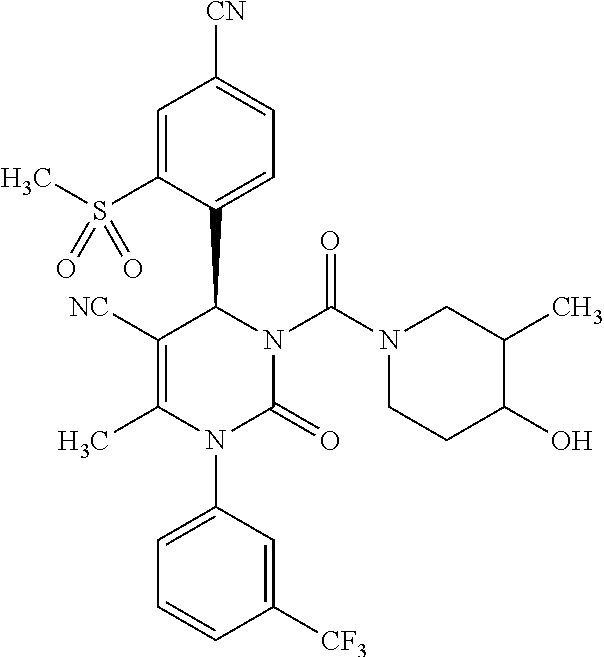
C1([NC])=C(C)N(C2=CC=CC([CF3])=C2)C(=O)N(C(N2CCC(O)C(C)C2)=O)C1C1=CC=C([CN])C=C1S(C)(=O)=O
